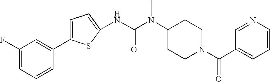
C1=C(C2=CC(F)=CC=C2)SC(NC(N(C2CCN(C(C3=CC=CN=C3)=O)CC2)C)=O)=C1
